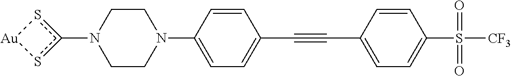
C1CN(C2=CC=C(C#CC3=CC=C(S([CF3])(=O)=O)C=C3)C=C2)CCN1c1s[Au]s1
